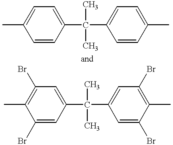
C1=C(C)C=CC(C(C2=CC=C(C)C=C2)(C)C)=C1.C1(Br)=C(C)C(Br)=CC(C(C2=CC(Br)=C(C)C(Br)=C2)(C)C)=C1
